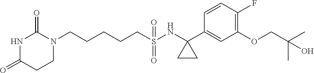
C(CCCS(NC1(C2=CC(OCC(C)(C)O)=C(F)C=C2)CC1)(=O)=O)CN1C(=O)NC(=O)CC1
